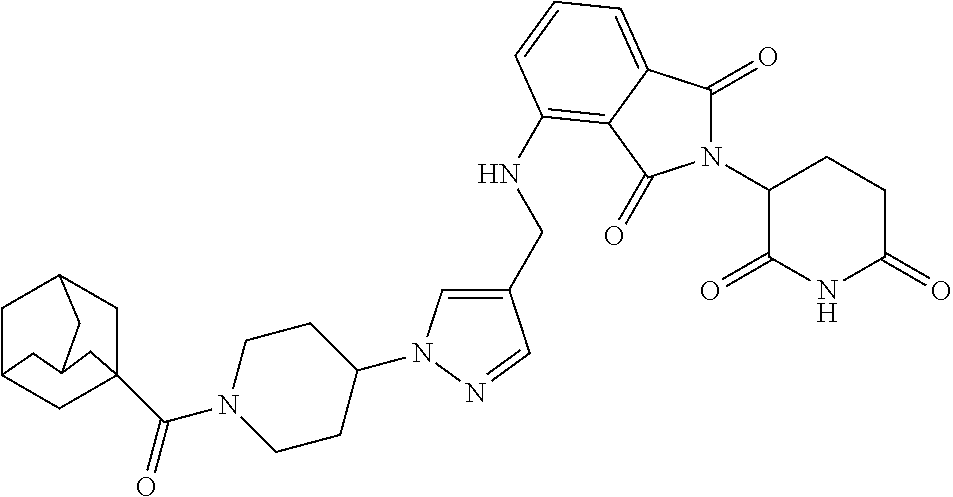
C1(CNC2=C3C(=CC=C2)C(=O)N(C2C(=O)NC(=O)CC2)C3=O)=CN(C2CCN(C(C34CC5CC(C3)CC(C4)C5)=O)CC2)N=C1
